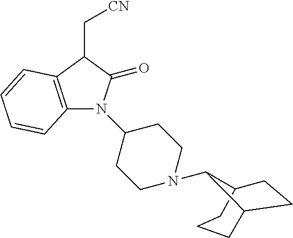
C12CCCC(CC1)C2N1CCC(N2C3=C(C(C[CN])C2=O)C=CC=C3)CC1
